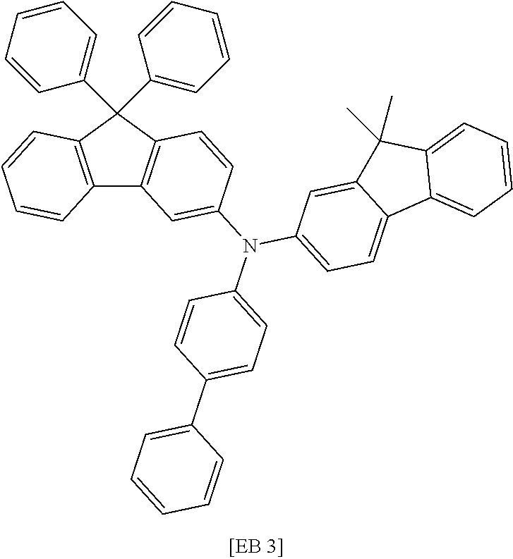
C12=C(C(C3=CC=CC=C3)(C3=CC=CC=C3)C3=C1C=C(N(C1=CC=C(C4=CC=CC=C4)C=C1)C1=CC=C4C(=C1)C(C)(C)C1=CC=CC=C41)C=C3)C=CC=C2
